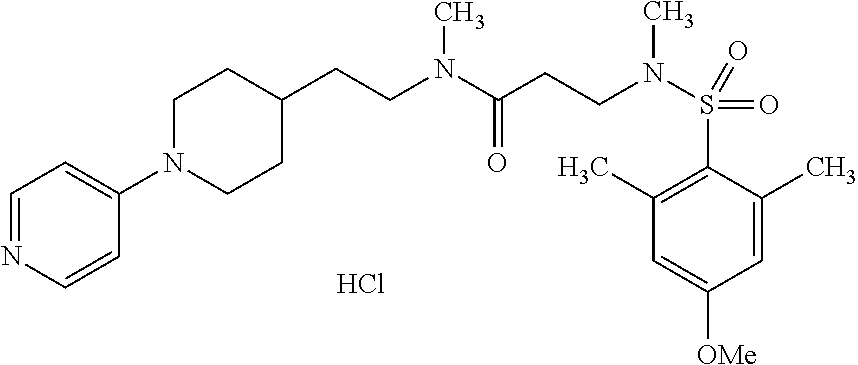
C1=NC=CC(N2CCC(CCN(C(CCN(S(C3=C(C)C=C([OMe])C=C3C)(=O)=O)C)=O)C)CC2)=C1.Cl
